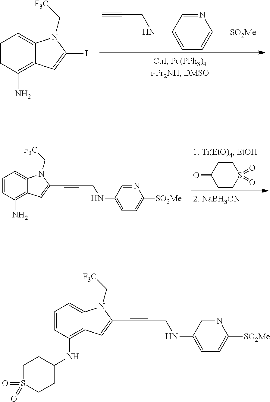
C#CCNC1=CC=C([SO2Me])N=C1.C1=CC(N)=C2C(=C1)N(C[F3C])C(I)=C2.C1CS(=O)(=O)CCC1=O.C1=CC(N)=C2C(=C1)N(C[F3C])C(C#CCNC1=CC=C([SO2Me])N=C1)=C2.C1=CC(NC2CCS(=O)(=O)CC2)=C2C(=C1)N(C[F3C])C(C#CCNC1=CC=C([SO2Me])N=C1)=C2
